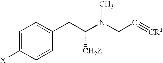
C1=C([X])C=CC(CC(N(CC#[CR1])C)[CH2Z])=C1
